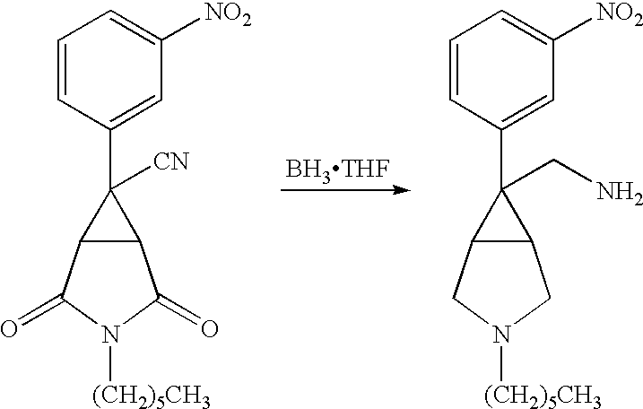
C1=CC(C2(CN)C3C2CN([(CH2)5CH3])C3)=CC([NO2])=C1.C1=CC(C2([CN])C3C2C(=O)N([(CH2)5CH3])C3=O)=CC([NO2])=C1.[BH3THF]
